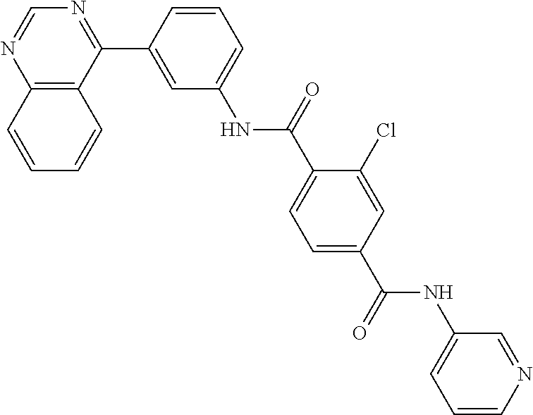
C12=C(C(C3=CC(NC(C4=CC=C(C(=O)NC5=CC=CN=C5)C=C4Cl)=O)=CC=C3)=NC=N1)C=CC=C2
